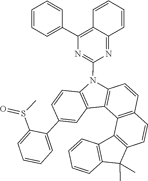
S(C1=CC=CC=C1C1=CC2=C(C=C1)N(C1=NC(C3=CC=CC=C3)=C3C=CC=CC3=N1)C1=C2C2=C(C=C1)C=CC1=C2C2=C(C=CC=C2)C1(C)C)(C)=O
